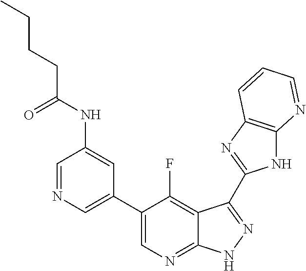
C1=NC=C(C2=CN=C3C(=C2F)C(C2=NC4=C(N2)N=CC=C4)=NN3)C=C1NC(CCCC)=O
